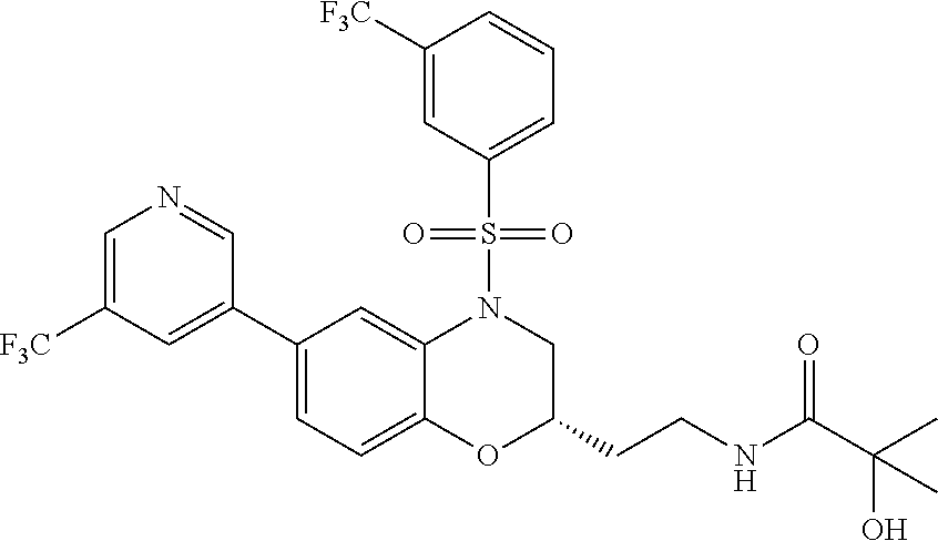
C1=C([F3C])C=C(C2=CC=C3C(=C2)N(S(C2=CC=CC([F3C])=C2)(=O)=O)CC(CCNC(=O)C(O)(C)C)O3)C=N1
